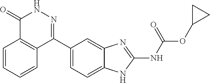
O(C1CC1)C(=O)NC1=NC2=CC(C3=NNC(=O)C4=C3C=CC=C4)=CC=C2N1
